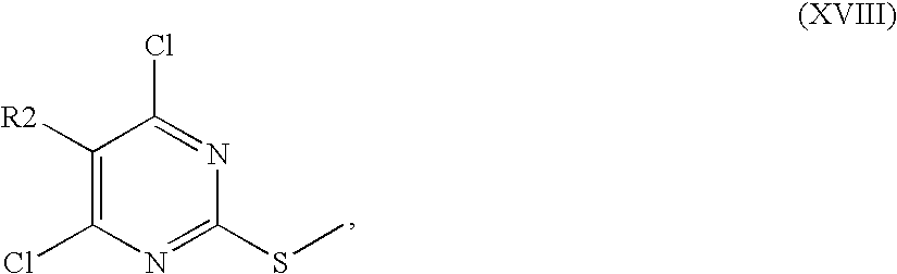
C1([R2])=C(Cl)N=C(SC)N=C1Cl
